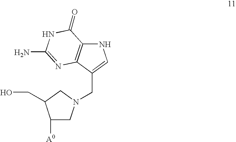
N1C2=C(C(CN3CC([A0])C(CO)C3)=C1)N=C(N)NC2=O
